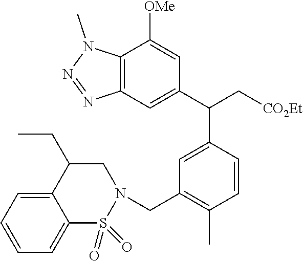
C1=CC=C2C(=C1)C(CC)CN(CC1=C(C)C=CC(C(C3=CC4=C(C([OMe])=C3)N(C)N=N4)C[CO2Et])=C1)S2(=O)=O
